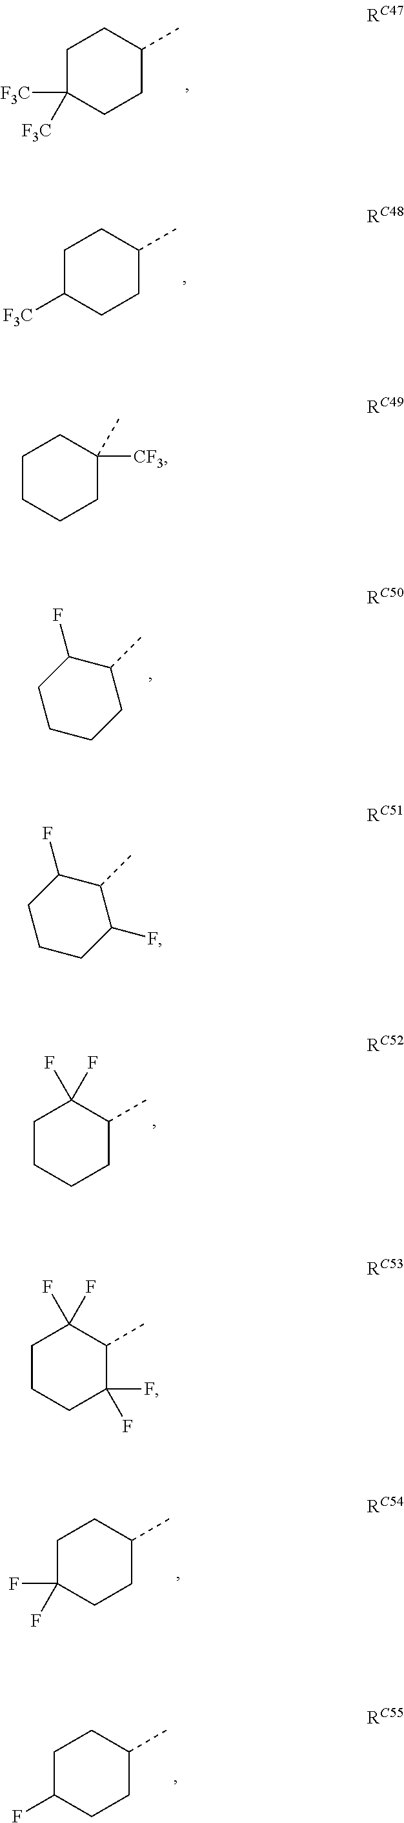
C1C([F3C])([F3C])CCC(C)C1.C1C([F3C])CCC(C)C1.C1CCCC(C)C1F.C1CCCC(C)C1(F)F.C1C(F)(F)CCC(C)C1.C1C(F)CCC(C)C1.C1CCCC(C)([CF3])C1.C1CCC(F)C(C)C1F.C1CCC(F)(F)C(C)C1(F)F
